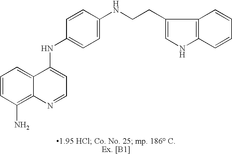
C12=CC=CC(N)=C1N=CC=C2NC1=CC=C(NCCC2=CNC3=C2C=CC=C3)C=C1
